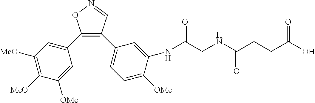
C1(C2=CC([MeO])=C([MeO])C([OMe])=C2)=C(C2=CC=C([OMe])C(NC(CNC(CCC(O)=O)=O)=O)=C2)C=NO1
